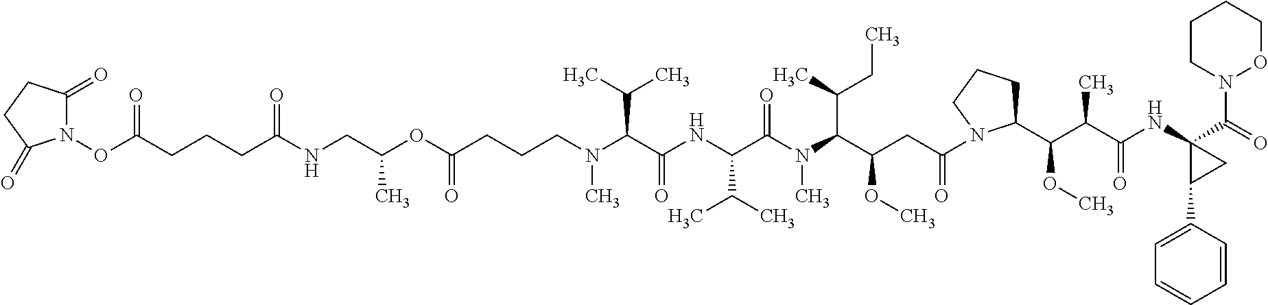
N1(OC(CCCC(NCC(OC(CCCN(C(C(NC(C(N(C(C(OC)CC(=O)N2CCCC2C(C(C(NC2(C(=O)N3CCCCO3)C(C3=CC=CC=C3)C2)=O)C)OC)C(CC)C)C)=O)C(C)C)=O)C(C)C)C)=O)C)=O)=O)C(=O)CCC1=O
